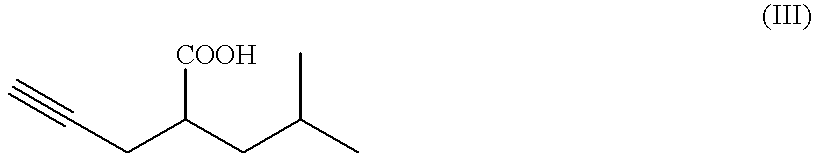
C(C(CC(C)C)[COOH])C#C
